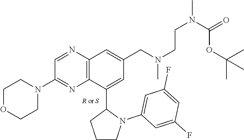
C12=C(N=CC(N3CCOCC3)=N1)C=C(CN(CCN(C)C(=O)OC(C)(C)C)C)C=C2C1CCCN1C1=CC(F)=CC(F)=C1
